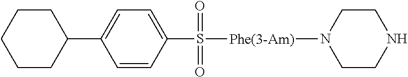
C1(C2CCCCC2)=CC=C(S(=O)(=O)[Phe(3-Am)]N2CCNCC2)C=C1
